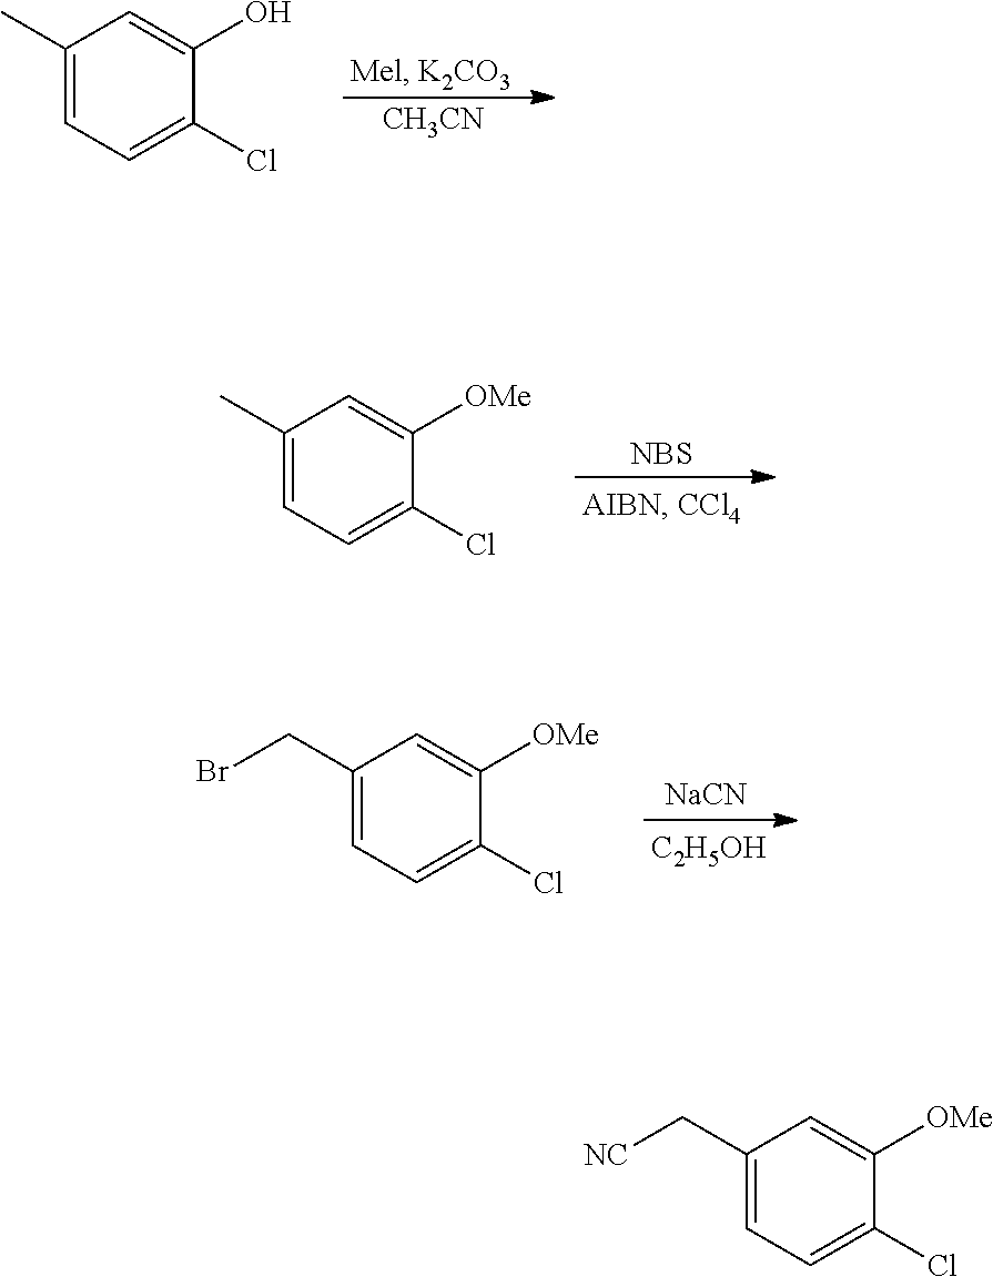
C1(C)=CC=C(Cl)C(O)=C1.[CH3CN].[NBS].C1=C([OMe])C(Cl)=CC=C1C.[NaCN].[C2H5OH].C1=C([OMe])C(Cl)=CC=C1CBr.C1=C([OMe])C(Cl)=CC=C1C[NC]
